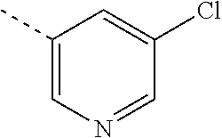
C1(C)=CN=CC(Cl)=C1
